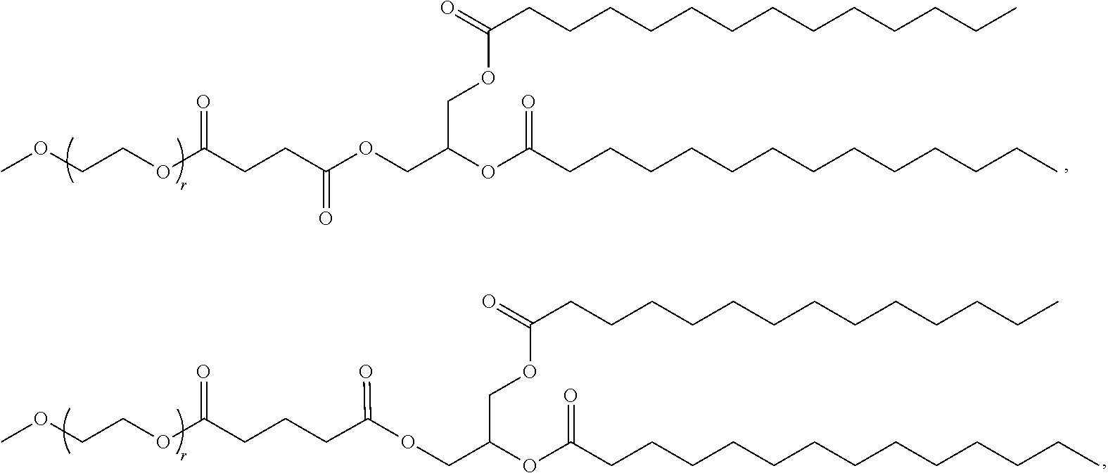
O(CCOC(CCC(OCC(OC(=O)CCCCCCCCCCCCC)COC(CCCCCCCCCCCCC)=O)=O)=O)C.O(CCOC(CCCC(OCC(OC(=O)CCCCCCCCCCCCC)COC(CCCCCCCCCCCCC)=O)=O)=O)C
